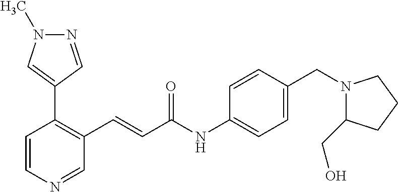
C1=CN=CC(C=CC(=O)NC2=CC=C(CN3C(CO)CCC3)C=C2)=C1C1=CN(C)N=C1
